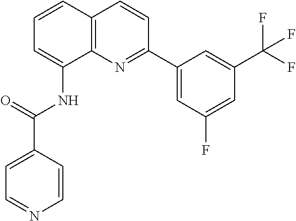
C1=CC2=C(C(NC(=O)C3=CC=NC=C3)=C1)N=C(C1=CC(F)=CC(C(F)(F)F)=C1)C=C2
